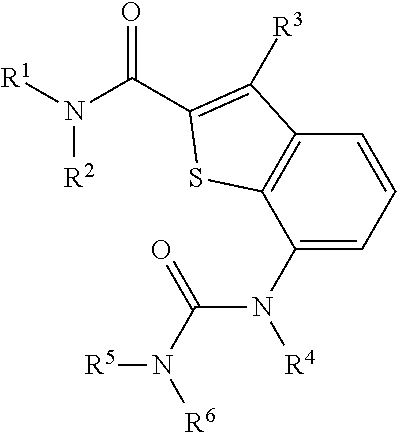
C(N([R1])[R2])(=O)C1=C([R3])C2=C(C(N(C(N([R5])[R6])=O)[R4])=CC=C2)S1
